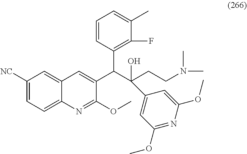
C1([NC])=CC=C2C(=C1)C=C(C(C(CCN(C)C)(O)C1=CC(OC)=NC(OC)=C1)C1=C(F)C(C)=CC=C1)C(OC)=N2
